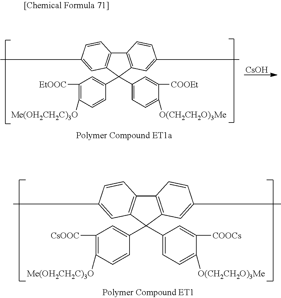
C12=C(C(C3=CC([CsOOC])=C([Me(OH2CH2C)3O])C=C3)(C3=CC=C([O(CH2CH2O)3Me])C([COOCs])=C3)C3=C1C=CC(C)=C3)C=C(C)C=C2.[CsOH].C12=C(C(C3=CC([EtOOC])=C([Me(OH2CH2C)3O])C=C3)(C3=CC=C([O(CH2CH2O)3Me])C([COOEt])=C3)C3=C1C=CC(C)=C3)C=C(C)C=C2
